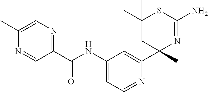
C1(C(NC2=CC=NC(C3(C)N=C(N)SC(C)(C)C3)=C2)=O)=NC=C(C)N=C1
